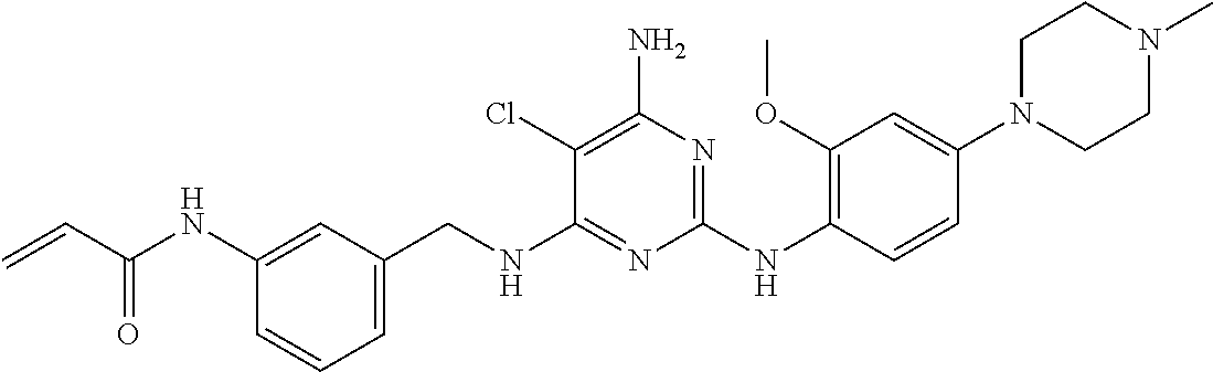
C=CC(=O)NC1=CC(CNC2=NC(NC3=C(OC)C=C(N4CCN(C)CC4)C=C3)=NC(N)=C2Cl)=CC=C1
